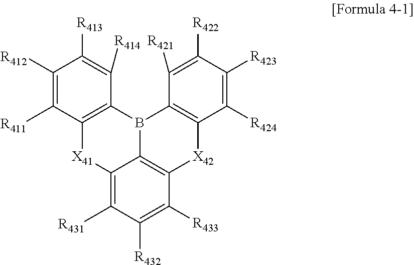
C1([R412])=C([R411])C2=C(C([R414])=C1[R413])B1C3=C([X42]C4=C1C([R421])=C([R422])C([R423])=C4[R424])C([R433])=C([R432])C([R431])=C3[X41]2
